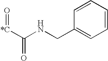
C1=CC=CC(CNC([*C]=O)=O)=C1
